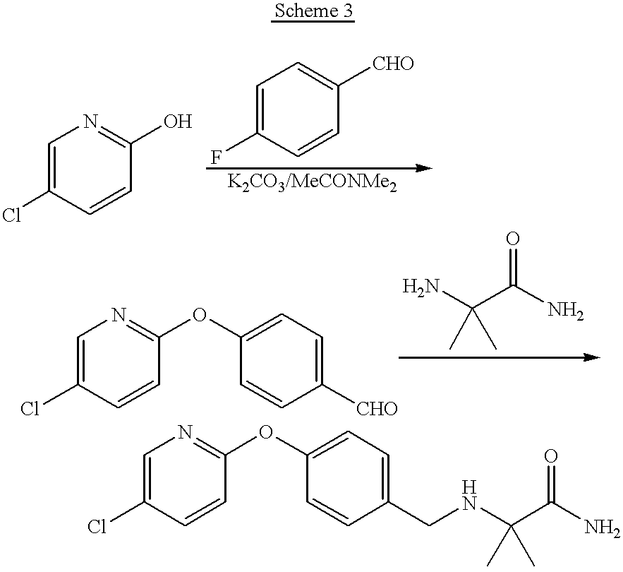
C1=C(Cl)C=CC(O)=N1.C1=C(F)C=CC([CHO])=C1.C1=C(Cl)C=CC(OC2=CC=C(CNC(C(N)=O)(C)C)C=C2)=N1.C1=C(Cl)C=CC(OC2=CC=C([CHO])C=C2)=N1.NC(C(N)=O)(C)C
